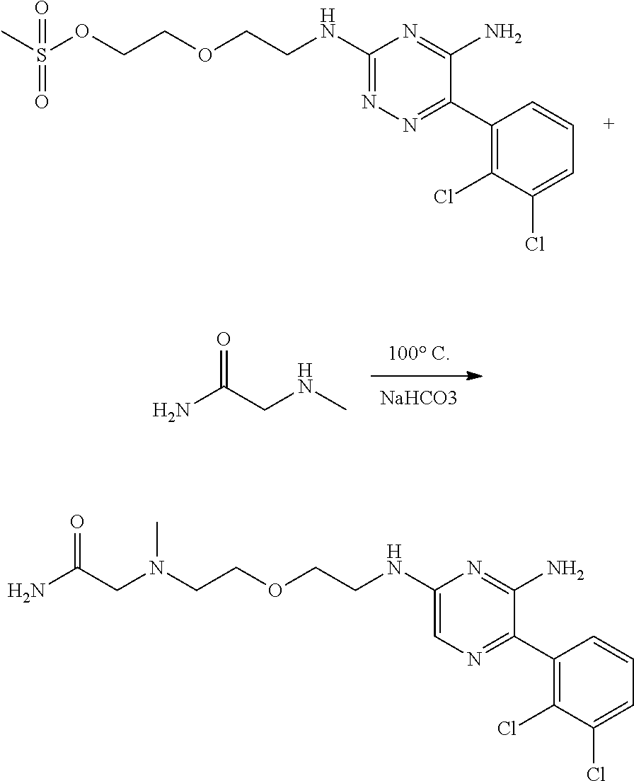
C1(NCCOCCOS(C)(=O)=O)=NN=C(C2=C(Cl)C(Cl)=CC=C2)C(N)=N1.NC(CNC)=O.C1(NCCOCCN(CC(=O)N)C)=CN=C(C2=C(Cl)C(Cl)=CC=C2)C(N)=N1
